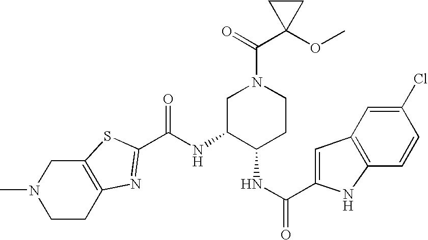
C(NC1C(NC(=O)C2=CC3=C(C=CC(Cl)=C3)N2)CCN(C(=O)C2(OC)CC2)C1)(=O)C1=NC2=C(S1)CN(C)CC2
